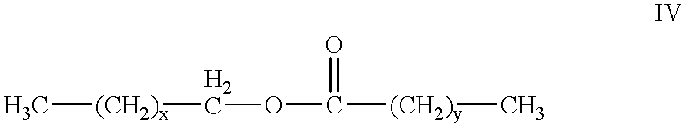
C[(CH2)x]COC(=O)[(CH2)y]C
